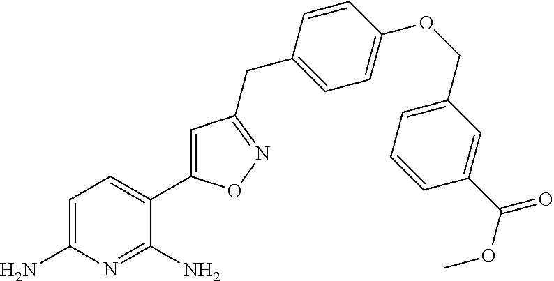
C1=C(N)N=C(N)C(C2=CC(CC3=CC=C(OCC4=CC=CC(C(OC)=O)=C4)C=C3)=NO2)=C1
